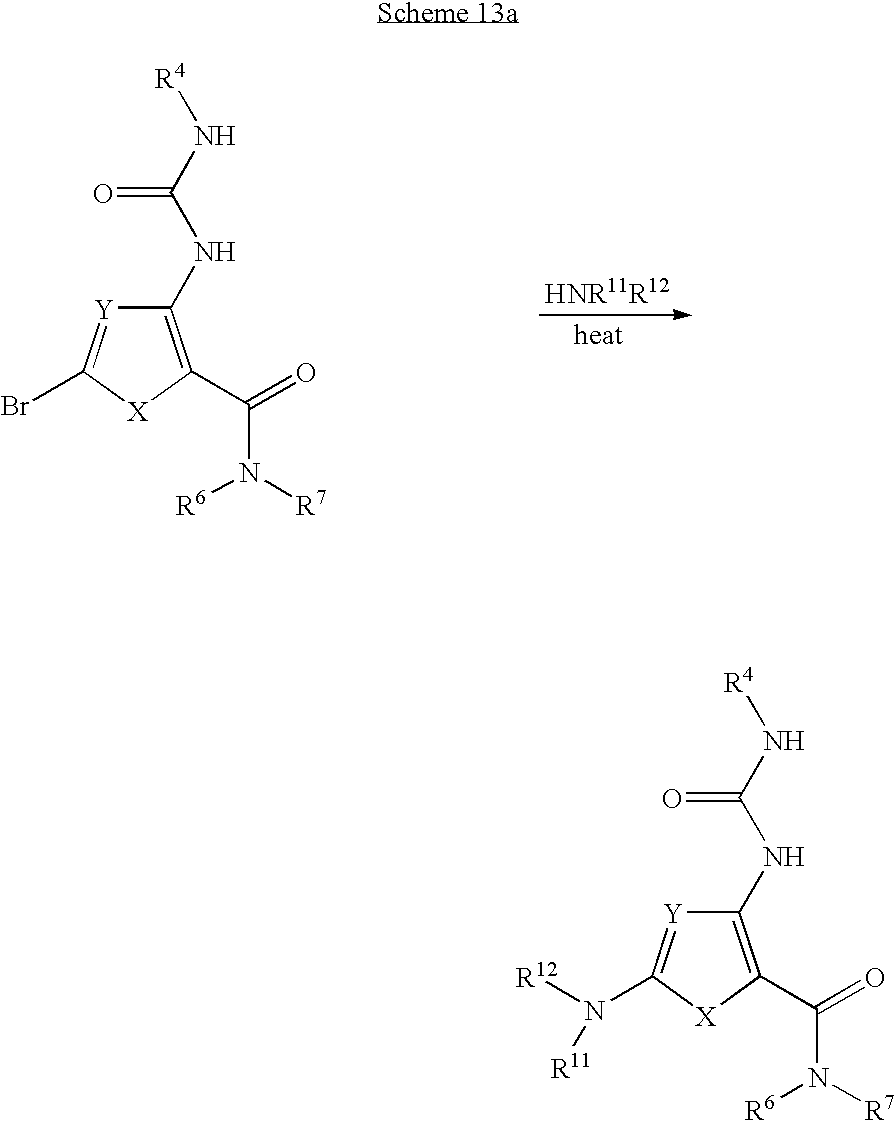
[Y]1=C(Br)[X]C(C(N([R7])[R6])=O)=C1NC(N[R4])=O.[Y]1=C(N([R12])[R11])[X]C(C(N([R7])[R6])=O)=C1NC(N[R4])=O
